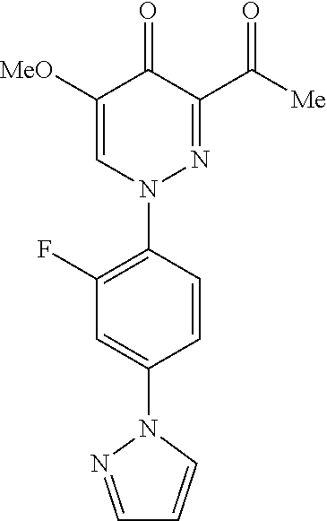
C1(F)=C(N2N=C(C([Me])=O)C(=O)C([MeO])=C2)C=CC(N2N=CC=C2)=C1
